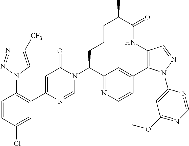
C1=CC(Cl)=CC(C2=CC(=O)N(C3C4=NC=CC(=C4)C4=C(NC(=O)C(C)CCC3)C=NN4C3=CC(OC)=NC=N3)C=N2)=C1N1C=C([CF3])N=N1
